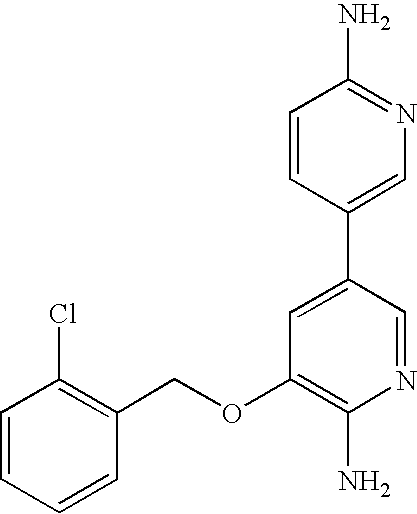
C1=CC=CC(COC2=C(N)N=CC(C3=CN=C(N)C=C3)=C2)=C1Cl
